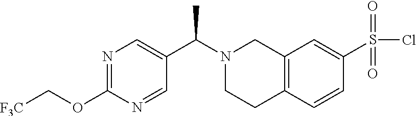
N1=C(OC[F3C])N=CC(C(N2CCC3=C(C2)C=C(S(Cl)(=O)=O)C=C3)C)=C1
